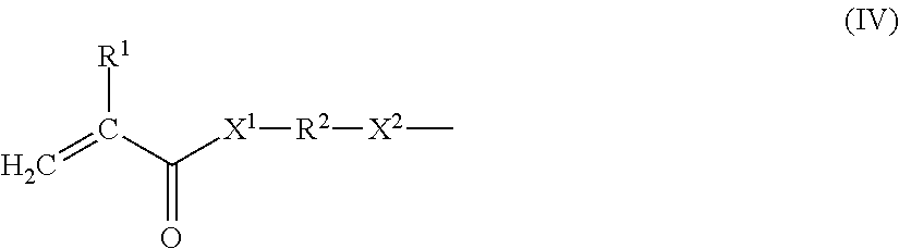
C=C(C([X1][R2][X2]C)=O)[R1]
